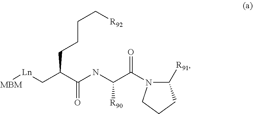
C1([R91])N(C(C(NC(C(C[Ln][MBM])CCCC[R92])=O)[R90])=O)CCC1
